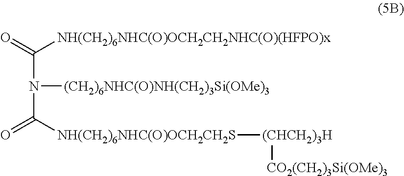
C(N(C(=O)[NH(CH2)6NHC(O)OCH2CH2S][(CHCH2)3H][CO2(CH2)3Si(OMe)3])[(CH2)6NHC(O)NH(CH2)3Si(OMe)3])(=O)[NH(CH2)6NHC(O)OCH2CH2NHC(O)(HFPO)x]
